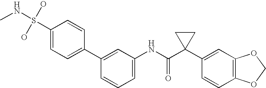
C1(C2=CC=C(S(O)(O)NC)C=C2)=CC(NC(C2(C3=CC4=C(C=C3)OCO4)CC2)=O)=CC=C1
